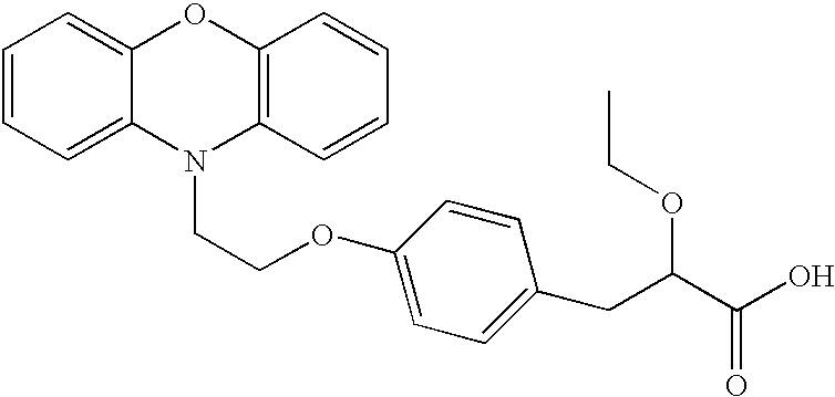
C1=CC=C2C(=C1)OC1=C(N2CCOC2=CC=C(CC(OCC)C(=O)O)C=C2)C=CC=C1
